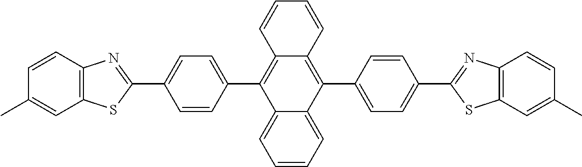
C1=CC(C)=CC2=C1N=C(C1=CC=C(C3=C4C(=C(C5=CC=C(C6=NC7=C(C=C(C)C=C7)S6)C=C5)C5=CC=CC=C35)C=CC=C4)C=C1)S2
